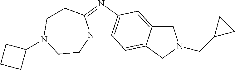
N12C3=C(N=C1CCN(C1CCC1)CC2)C=C1C(=C3)CN(CC2CC2)C1
